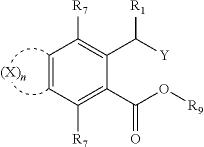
C1=CC([R7])=C(C(O[R9])=O)C(C([Y])[R1])=C1[R7]
